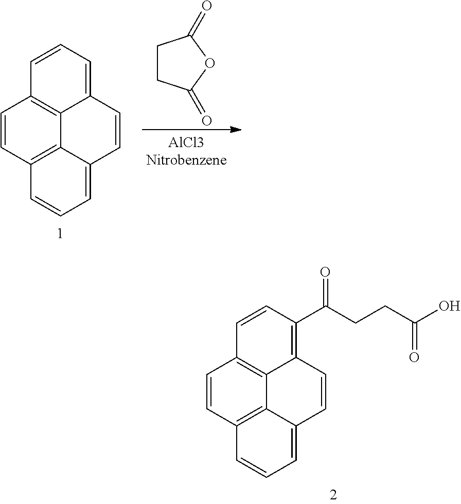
C1=CC2=C3C4=C1C=CC=C4C=CC3=CC=C2.C1CC(=O)OC1=O.C1=CC2=C3C4=C1C=CC(C(CCC(O)=O)=O)=C4C=CC3=CC=C2
